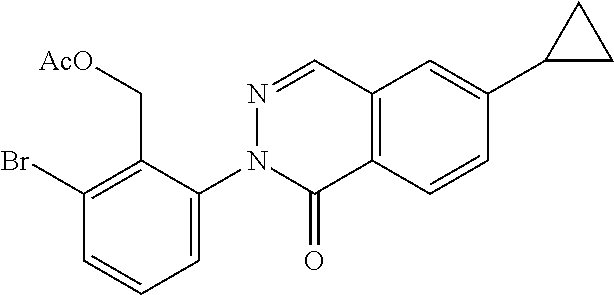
C1(Br)=C(C[AcO])C(N2N=CC3=C(C2=O)C=CC(C2CC2)=C3)=CC=C1
